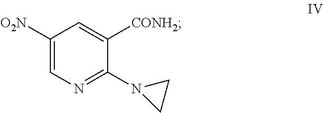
C1([O2N])=CN=C(N2CC2)C([CONH2])=C1
